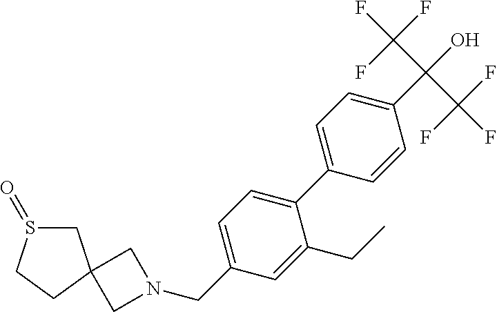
C1N(CC2=CC=C(C3=CC=C(C(O)(C(F)(F)F)C(F)(F)F)C=C3)C(CC)=C2)CC12CS(=O)CC2
